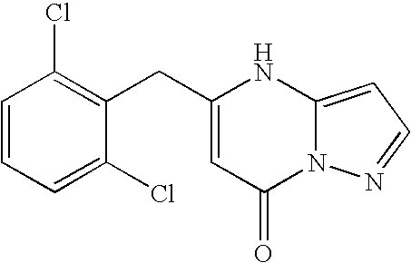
C1=CC=C(Cl)C(CC2=CC(=O)N3C(=CC=N3)N2)=C1Cl
